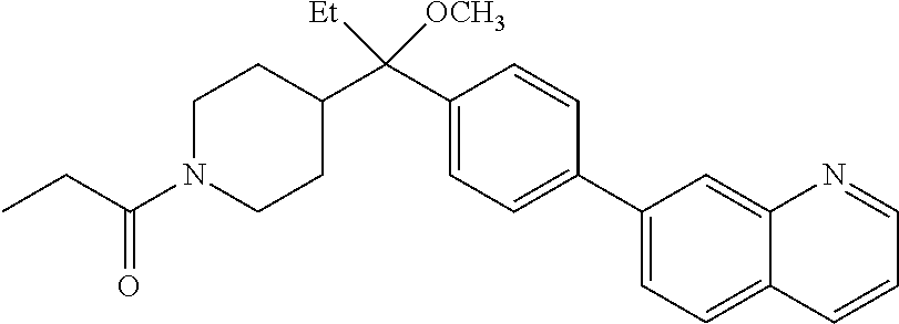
C1(C(C2CCN(C(CC)=O)CC2)([OCH3])[Et])=CC=C(C2=CC=C3C(=C2)N=CC=C3)C=C1
